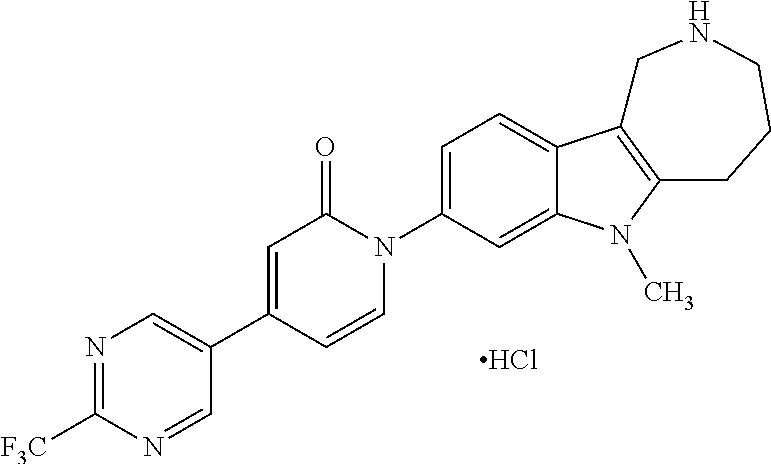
N1=C([F3C])N=CC(C2=CC(=O)N(C3=CC=C4C(=C3)N(C)C3=C4CNCCC3)C=C2)=C1.Cl
